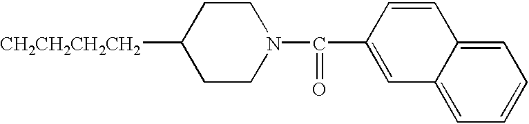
C1CN(C(=O)C2=CC3=CC=CC=C3C=C2)CCC1[CH2CH2CH2CH2]
